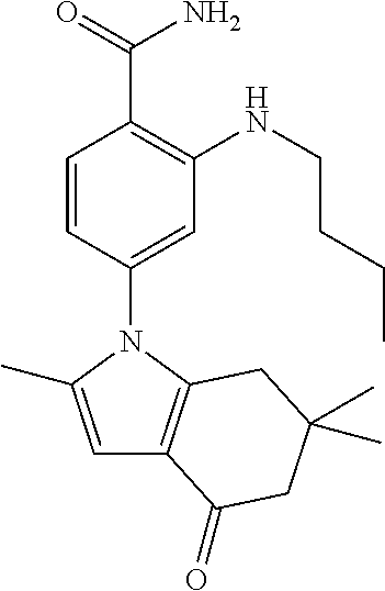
C1=CC(N2C(C)=CC3=C2CC(C)(C)CC3=O)=CC(NCCCC)=C1C(=O)N
